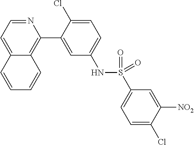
N1=CC=C2C(=C1C1=CC(NS(C3=CC=C(Cl)C([NO2])=C3)(=O)=O)=CC=C1Cl)C=CC=C2
